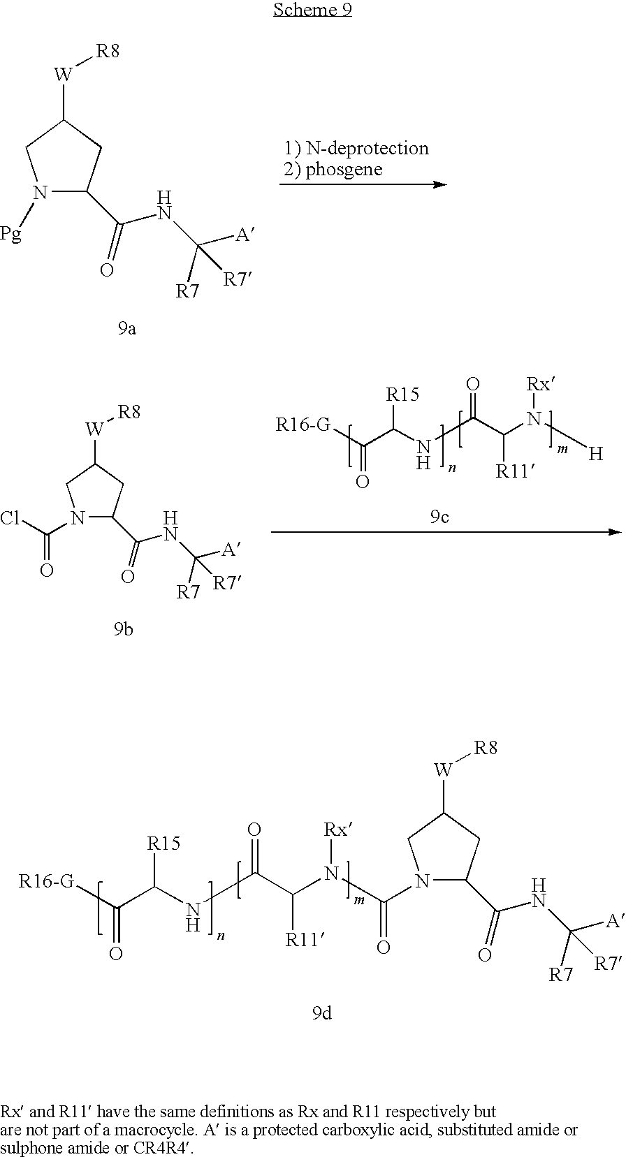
N1([Pg])C(C(=O)NC([A])([R7])[R7])CC([W][R8])C1.[R16-G]C(C(NC(C(N([H])[Rx])[R11])=O)[R15])=O.N1(C(Cl)=O)C(C(=O)NC([A])([R7])[R7])CC([W][R8])C1.N1(C(=O)N(C(C(NC(C([R16-G])=O)[R15])=O)[R11])[Rx])C(C(=O)NC([A])([R7])[R7])CC([W][R8])C1
